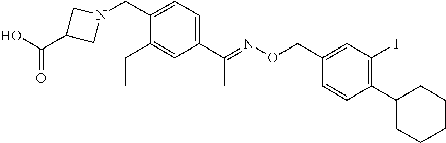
C1(CN2CC(C(O)=O)C2)=CC=C(C(=NOCC2=CC(I)=C(C3CCCCC3)C=C2)C)C=C1CC
